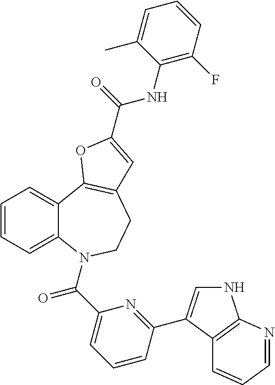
C1=CC=C2C(=C1)C1=C(CCN2C(C2=CC=CC(C3=CNC4=C3C=CC=N4)=N2)=O)C=C(C(NC2=C(F)C=CC=C2C)=O)O1
